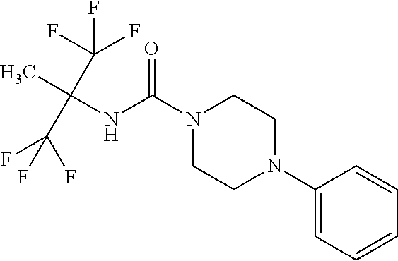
O=C(N1CCN(C2=CC=CC=C2)CC1)NC(C)(C(F)(F)F)C(F)(F)F
